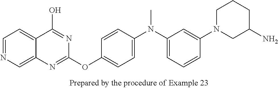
C1=NC=C2C(=C1)C(O)=NC(OC1=CC=C(N(C3=CC=CC(N4CC(N)CCC4)=C3)C)C=C1)=N2
